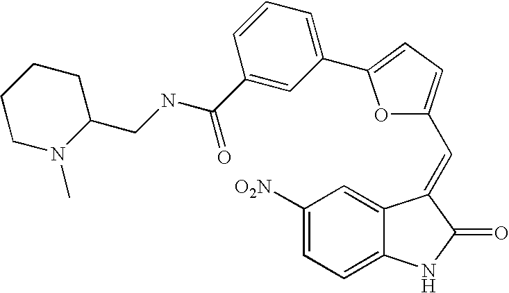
C1([O2N])=CC=C2C(=C1)C(=CC1=CC=C(C3=CC=CC(C(=O)NCC4CCCCN4C)=C3)O1)C(=O)N2
